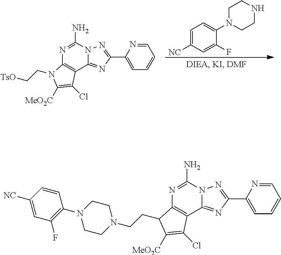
N1=C(N)N2C(=NC(C3=CC=CC=N3)=N2)C2=C1N(CC[TsO])C([MeO2C])=C2Cl.C1([NC])=CC=C(N2CCNCC2)C(F)=C1.N1=C(N)N2C(=NC(C3=CC=CC=N3)=N2)C2=C1C(CCN1CCN(C3=C(F)C=C([NC])C=C3)CC1)C([MeO2C])=C2Cl
